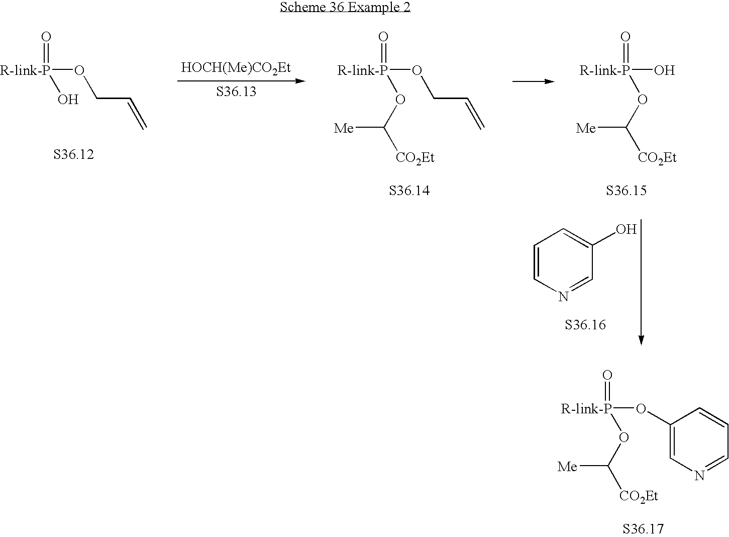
[R-link-P](O)(=O)OCC=C.[HOCH(Me)CO2Et].[R-link-P](OC([CO2Et])[Me])(=O)OCC=C.[R-link-P](OC([CO2Et])[Me])(=O)O.C1=CN=CC(O)=C1.[R-link-P](OC([CO2Et])[Me])(=O)OC1=CN=CC=C1
